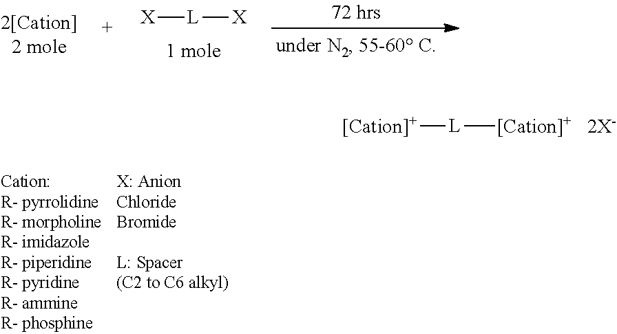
[X][L][X].[[Cation]+][L][[Cation]+]
